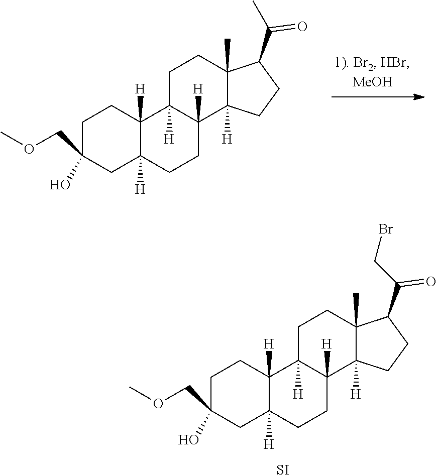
C1C2([H])CCC3([H])C([H])(C2([H])CCC1(COC)O)CCC1(C)C(C(C)=O)CCC13[H].C1C2([H])CCC3([H])C([H])(C2([H])CCC1(COC)O)CCC1(C)C(C(CBr)=O)CCC13[H].[SI]
